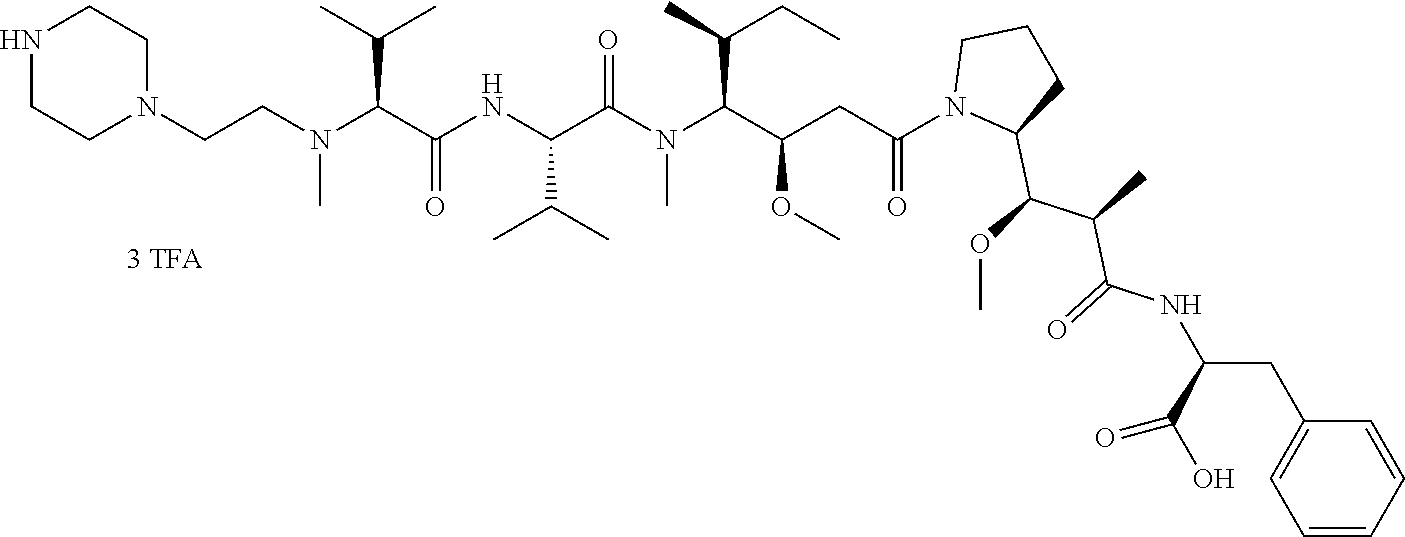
C1N(CCN(C(C(NC(C(N(C(C(CC(N2C(C(OC)C(C)C(=O)NC(CC3=CC=CC=C3)C(O)=O)CCC2)=O)OC)C(C)CC)C)=O)C(C)C)=O)C(C)C)C)CCNC1
